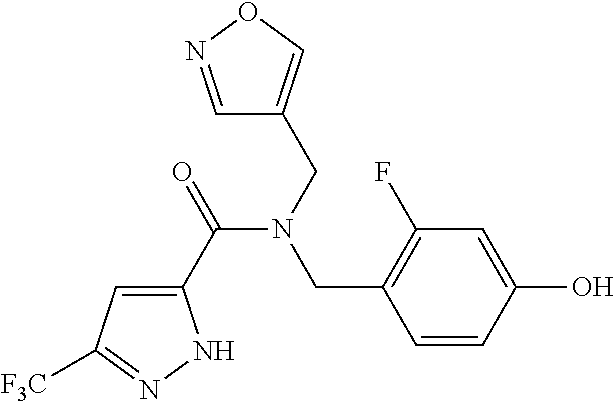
C1(C(=O)N(CC2=CON=C2)CC2=C(F)C=C(O)C=C2)=CC([F3C])=NN1
